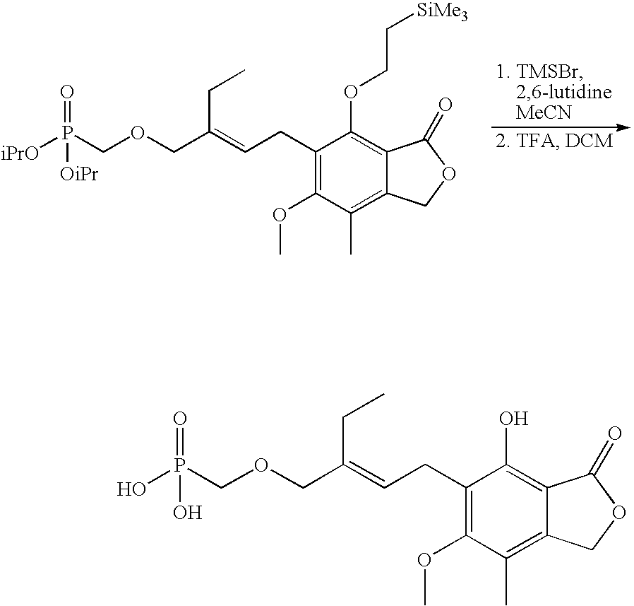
C1(CC=C(COCP([iPrO])(=O)[OiPr])CC)=C(OC)C(C)=C2C(=C1OCC[SiMe3])C(=O)OC2.C1(CC=C(COCP(O)(=O)O)CC)=C(OC)C(C)=C2C(=C1O)C(=O)OC2
